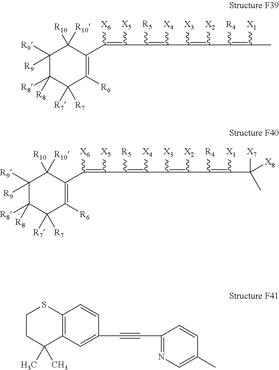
C1([R9])([R9])C([R8])([R8])C([R7])([R7])C([R6])=C(C(=C([X5])C(=C([X4])C([X3])=C([X2])C([R4])=C([X1])C)[R5])[X6])C1([R10])[R10].C1([R9])([R9])C([R8])([R8])C([R7])([R7])C([R6])=C(C(=C([X5])C(=C([X4])C([X3])=C([X2])C([R4])=C([X1])C([X7])([X8])C)[R5])[X6])C1([R10])[R10].C12=C(C=C(C#CC3=NC=C(C)C=C3)C=C1)C(C)(C)CCS2
